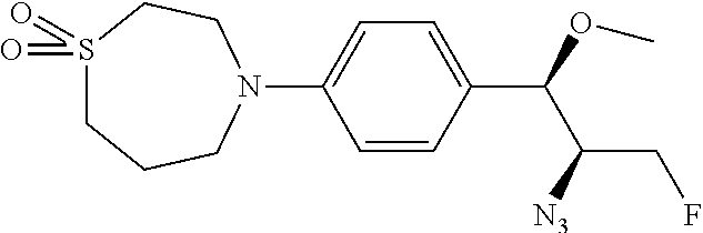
C1=CC(C(OC)C([N3])CF)=CC=C1N1CCCS(=O)(=O)CC1
